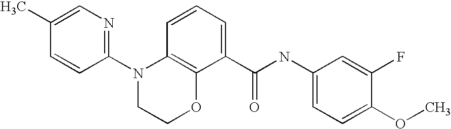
C1(N2CCOC3=C2C=CC=C3C(NC2=CC=C(OC)C(F)=C2)=O)=NC=C(C)C=C1
